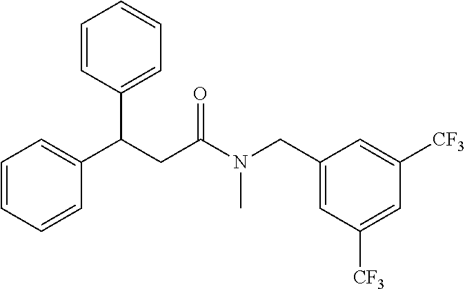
C1=CC(C(C2=CC=CC=C2)CC(N(CC2=CC([CF3])=CC([CF3])=C2)C)=O)=CC=C1
